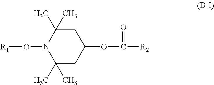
C1C(OC(=O)[R2])CC(C)(C)N(O[R1])C1(C)C
